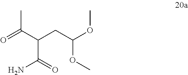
O=C(C(CC(OC)OC)C(N)=O)C
